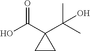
OC(C1(C(C)(C)O)CC1)=O
